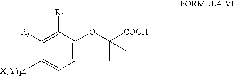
C1([X(Y)dZ])=CC=C(OC([COOH])(C)C)C([R4])=C1[R3]
